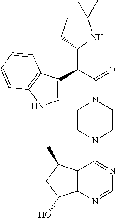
C(C(=O)N1CCN(C2=NC=NC3=C2C(C)CC3O)CC1)(C1NC(C)(C)CC1)C1=CNC2=C1C=CC=C2
